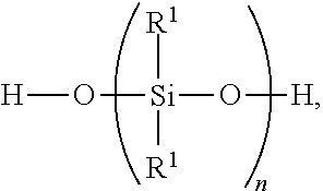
[R1][Si]([R1])(O[H])O[H]
